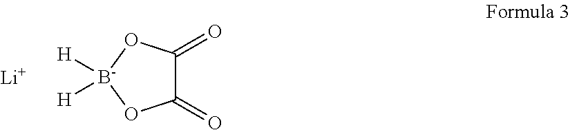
C1(=O)C(=O)O[B-]([H])([H])O1.[Li]
